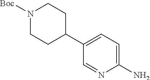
N1([Boc])CCC(C2=CC=C(N)N=C2)CC1
